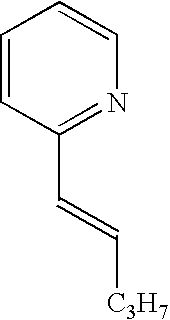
C1=CC(C=C[C3H7])=NC=C1
